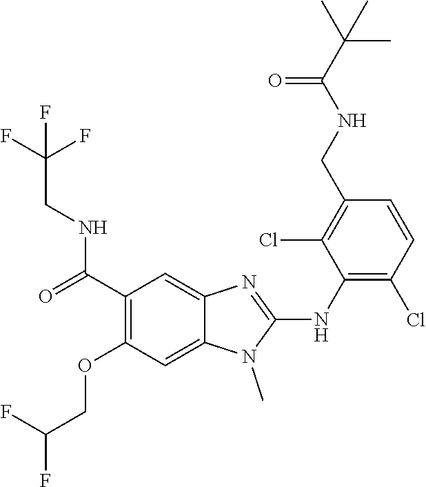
C1(C(=O)NCC(F)(F)F)=C(OCC(F)F)C=C2C(=C1)N=C(NC1=C(Cl)C=CC(CNC(C(C)(C)C)=O)=C1Cl)N2C
